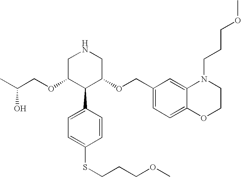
O(C1C(C2=CC=C(SCCCOC)C=C2)C(OCC2=CC=C3C(=C2)N(CCCOC)CCO3)CNC1)CC(C)O
